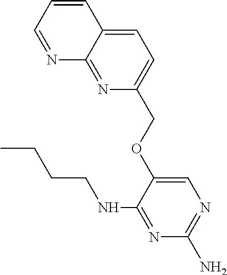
N1=CC=CC2=CC=C(COC3=CN=C(N)N=C3NCCCC)N=C12
